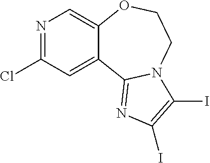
N1=C(Cl)C=C2C(=C1)OCCN1C2=NC(I)=C1I
